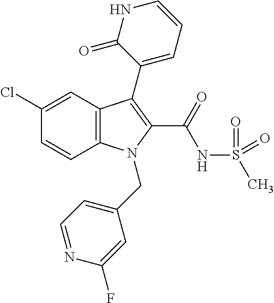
C1(Cl)=CC2=C(C=C1)N(CC1=CC=NC(F)=C1)C(C(NS(C)(=O)=O)=O)=C2C1=CC=CNC1=O
